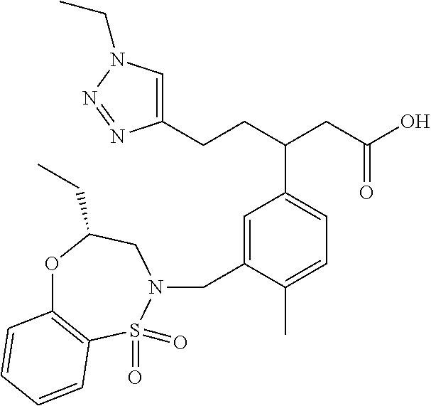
C1=C(CN2CC(CC)OC3=C(S2(=O)=O)C=CC=C3)C(C)=CC=C1C(CC(O)=O)CCC1=CN(CC)N=N1
